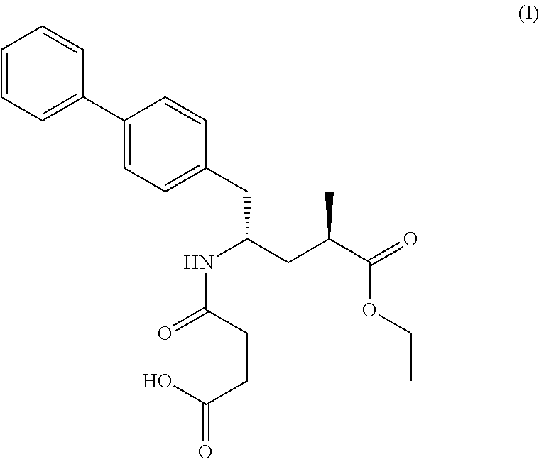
C1=CC=C(C2=CC=C(CC(NC(=O)CCC(O)=O)CC(C(OCC)=O)C)C=C2)C=C1
